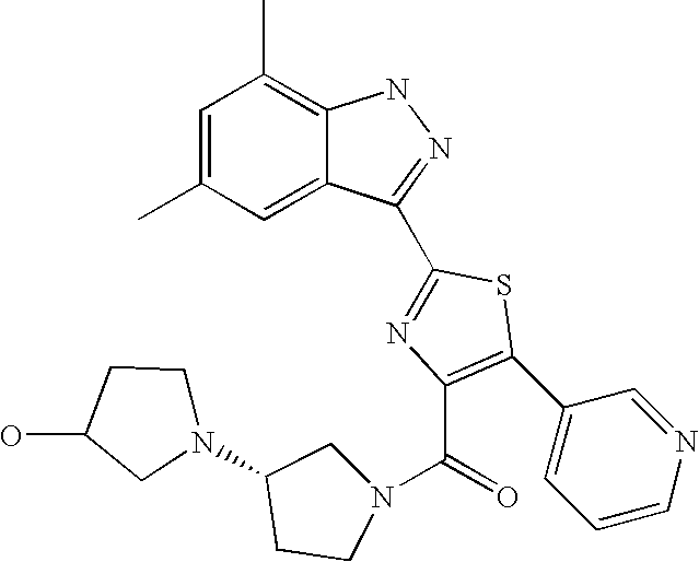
C1=C(C)C=C2C(=C1C)NN=C2C1=NC(C(N2CC(N3CCC(O)C3)CC2)=O)=C(C2=CC=CN=C2)S1
